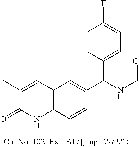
C1(C)=CC2=C(C=CC(C(NC=O)C3=CC=C(F)C=C3)=C2)NC1=O
